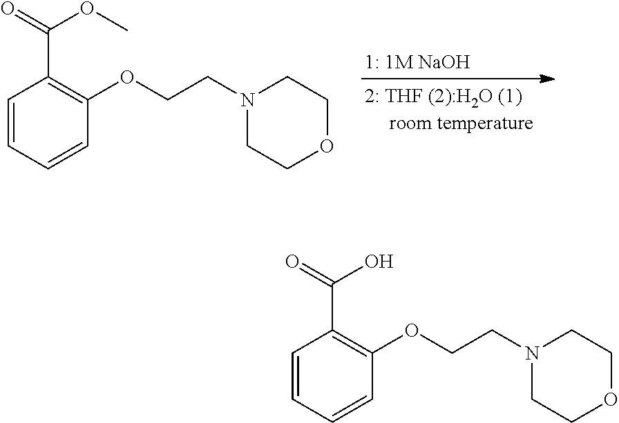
C1=CC=CC(OCCN2CCOCC2)=C1C(=O)OC.C1=CC=CC(OCCN2CCOCC2)=C1C(=O)O
